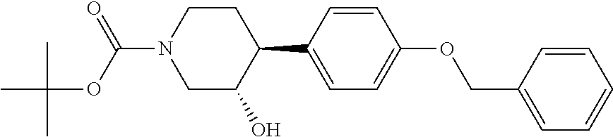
C1C(O)C(C2=CC=C(OCC3=CC=CC=C3)C=C2)CCN1C(OC(C)(C)C)=O
